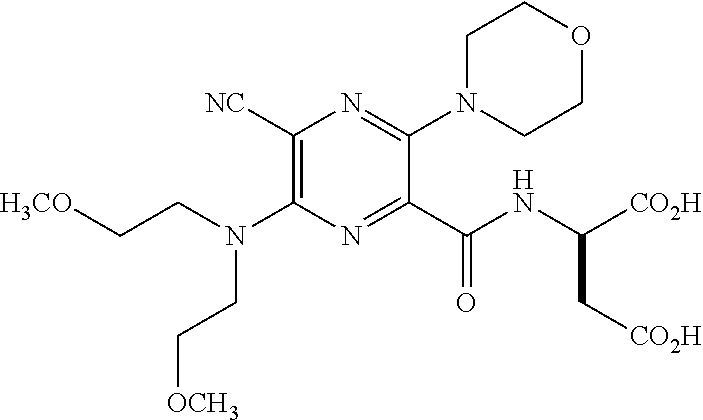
C1([NC])=C(N(CC[H3CO])CC[OCH3])N=C(C(NC([CO2H])C[CO2H])=O)C(N2CCOCC2)=N1
